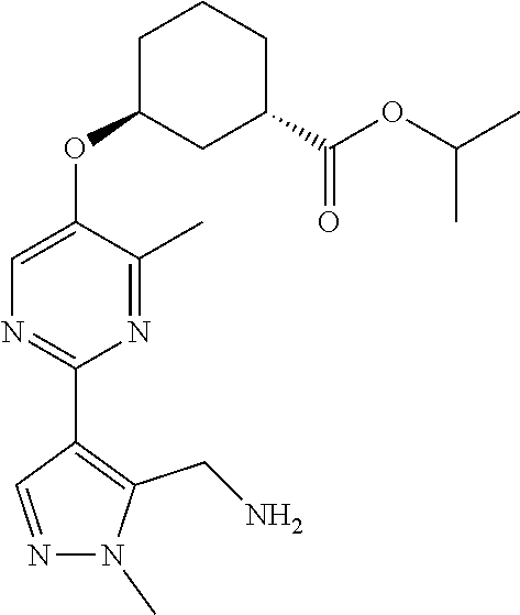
CN1N=CC(C2=NC=C(OC3CCCC(C(OC(C)C)=O)C3)C(C)=N2)=C1CN
